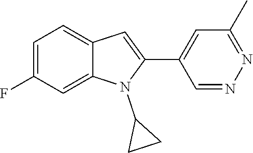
C1=C(F)C=C2C(=C1)C=C(C1=CC(C)=NN=C1)N2C1CC1
